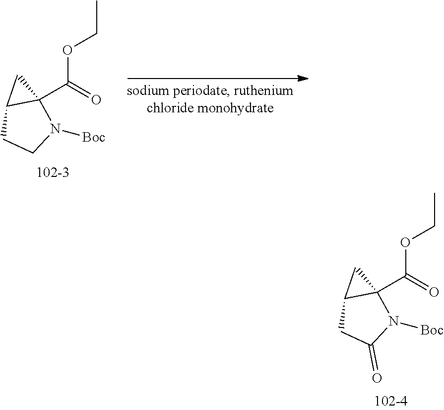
C12CCN([Boc])C1(C(OCC)=O)C2.C12CC(=O)N([Boc])C1(C(OCC)=O)C2
